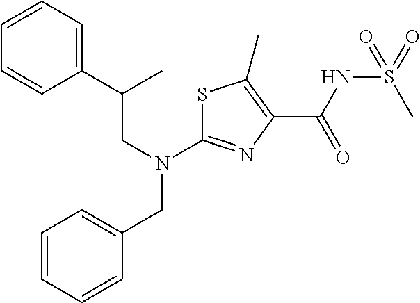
N(C1=NC(C(NS(C)(=O)=O)=O)=C(C)S1)(CC1=CC=CC=C1)CC(C)C1=CC=CC=C1
